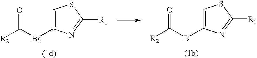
C1=C(BC([R2])=O)N=C([R1])S1.C1=C([Ba]C([R2])=O)N=C([R1])S1
